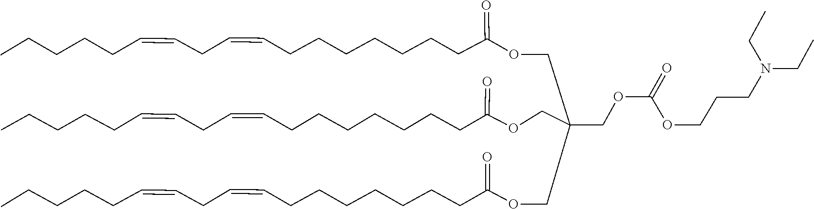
C(C=CCCCCC)C=CCCCCCCCC(=O)OCC(COC(CCCCCCCC=CCC=CCCCCC)=O)(COC(CCCCCCCC=CCC=CCCCCC)=O)COC(=O)OCCCN(CC)CC
